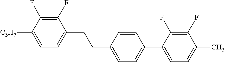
C1(F)=C(F)C([C3H7])=CC=C1CCC1=CC=C(C2=CC=C(C)C(F)=C2F)C=C1
